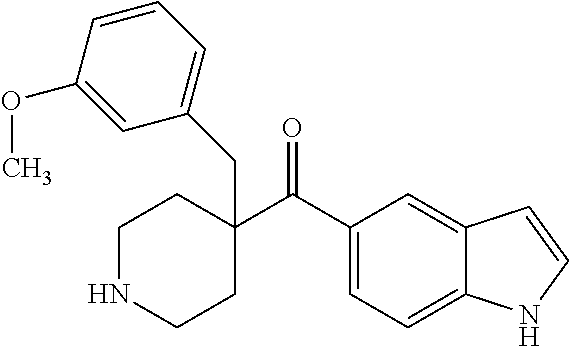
C(=O)(C1(CC2=CC=CC(OC)=C2)CCNCC1)C1=CC=C2C(=C1)C=CN2
